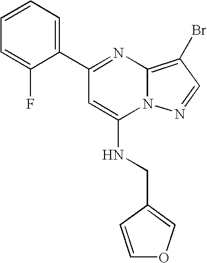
C1(C2=NC3=C(Br)C=NN3C(NCC3=COC=C3)=C2)=CC=CC=C1F
